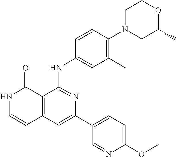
C1=CC(NC2=NC(C3=CC=C(OC)N=C3)=CC3=C2C(=O)NC=C3)=CC(C)=C1N1CC(C)OCC1
